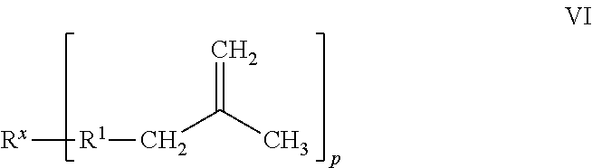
[Rx][R1]CC(C)=C
